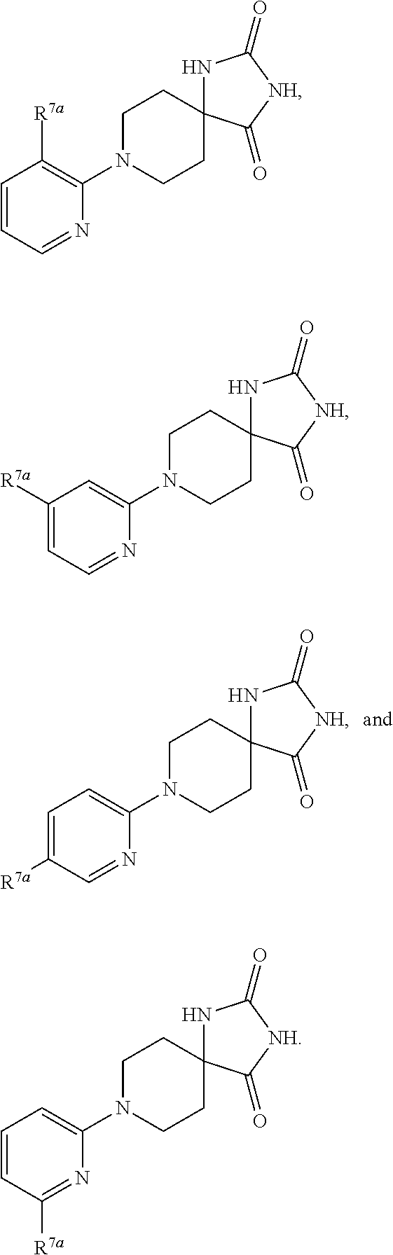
C1(N2CCC3(CC2)NC(=O)[NH]C3=O)=CC=C([R7a])C=N1.C1(N2CCC3(CC2)NC(=O)[NH]C3=O)=C([R7a])C=CC=N1.C1(N2CCC3(CC2)NC(=O)[NH]C3=O)=CC([R7a])=CC=N1.C1(N2CCC3(CC2)NC(=O)[NH]C3=O)=CC=CC([R7a])=N1
